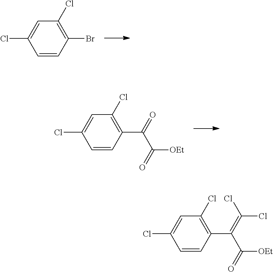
C1=CC(C(=O)C(=O)[OEt])=C(Cl)C=C1Cl.C1=CC(C(=C(Cl)Cl)C(=O)[OEt])=C(Cl)C=C1Cl.C1=CC(Br)=C(Cl)C=C1Cl
